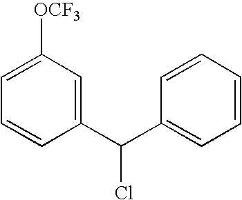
C1=C([OCF3])C=C(C(C2=CC=CC=C2)Cl)C=C1
